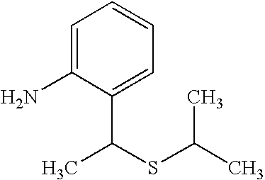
C1=C(N)C(C(SC(C)C)C)=CC=C1
